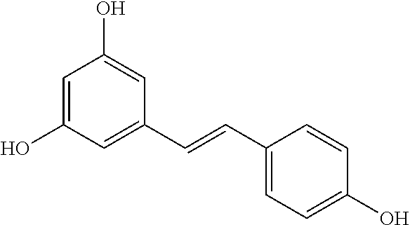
C1=C(O)C=C(C=CC2=CC=C(O)C=C2)C=C1O
